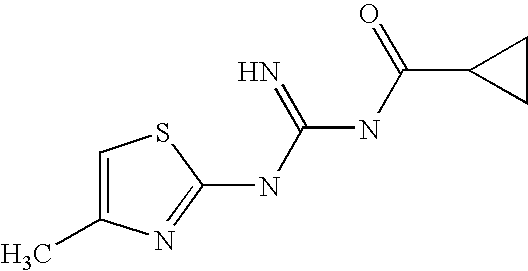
C1=C(C)N=C(NC(NC(=O)C2CC2)=N)S1
